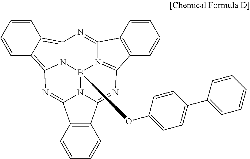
C1=CC2=C3N4C(=C2C=C1)N=C1C2=C(C5=NC6=N(B4(OC4=CC=C(C7=CC=CC=C7)C=C4)N51)C(=N3)C1=C6C=CC=C1)C=CC=C2
